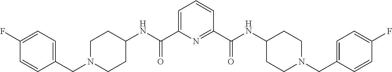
C1(CN2CCC(NC(C3=CC=CC(C(NC4CCN(CC5=CC=C(F)C=C5)CC4)=O)=N3)=O)CC2)=CC=C(F)C=C1
